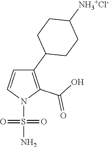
N1(S(N)(=O)=O)C(C(=O)O)=C(C2CCC([NH3+Cl-])CC2)C=C1
